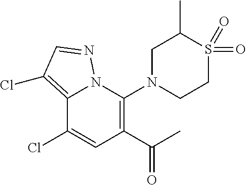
C12=C(Cl)C=NN1C(N1CCS(=O)(=O)C(C)C1)=C(C(C)=O)C=C2Cl
